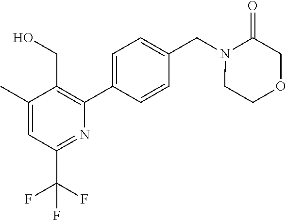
C1(C)=CC(C(F)(F)F)=NC(C2=CC=C(CN3CCOCC3=O)C=C2)=C1CO
